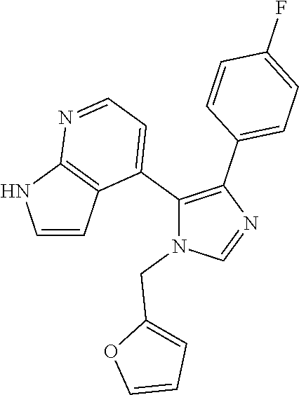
C1=CC2=C(N1)N=CC=C2C1=C(C2=CC=C(F)C=C2)N=CN1CC1=CC=CO1
